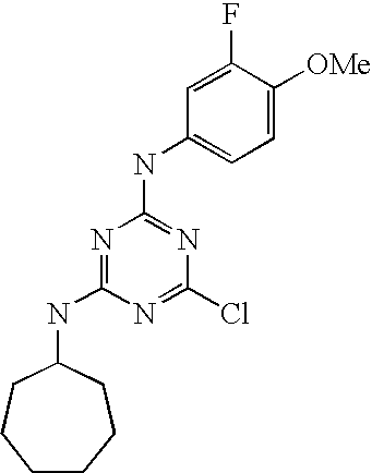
C1(NC2=NC(Cl)=NC(NC3CCCCCC3)=N2)=CC=C([OMe])C(F)=C1
